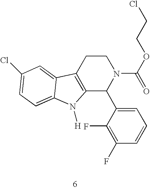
C12=C(CCN(C(=O)OCCCl)C1C1=CC=CC(F)=C1F)C1=CC(Cl)=CC=C1N2[H]
